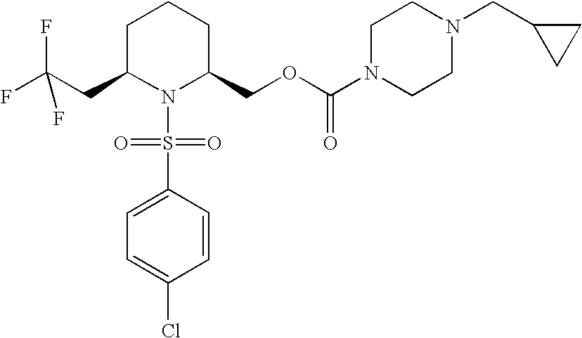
FC(CC1N(S(=O)(=O)C2=CC=C(Cl)C=C2)C(COC(N2CCN(CC3CC3)CC2)=O)CCC1)(F)F
